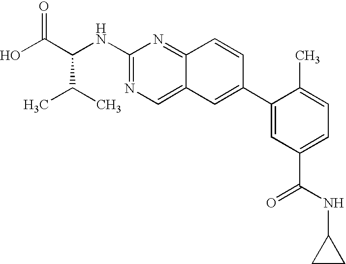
OC(C(NC1=NC=C2C(=N1)C=CC(C1=CC(C(NC3CC3)=O)=CC=C1C)=C2)C(C)C)=O
